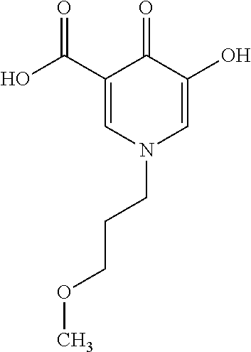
C1(C(O)=O)=CN(CCCOC)C=C(O)C1=O
